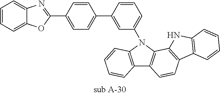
C1=CC(C2=CC=C(C3=NC4=CC=CC=C4O3)C=C2)=CC(N2C3=C(C4=C2C=CC=C4)C=CC2=C3NC3=C2C=CC=C3)=C1
